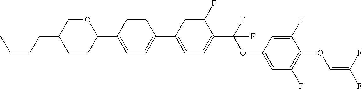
C1CC(C2=CC=C(C3=CC=C(C(F)(OC4=CC(F)=C(OC=C(F)F)C(F)=C4)F)C(F)=C3)C=C2)OCC1CCCC
